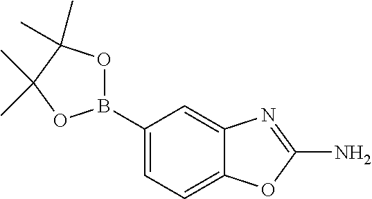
C1(B2OC(C)(C)C(C)(C)O2)=CC=C2C(=C1)N=C(N)O2
